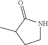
C1NC(=O)C(C)C1
